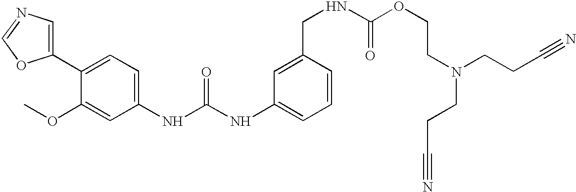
C1(C2=CC=C(NC(NC3=CC=CC(CNC(OCCN(CCC#N)CCC#N)=O)=C3)=O)C=C2OC)=CN=CO1
